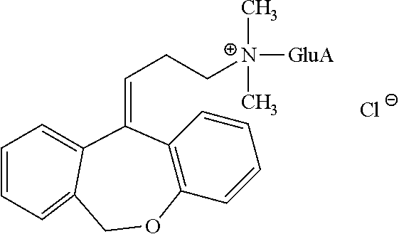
C(CC[N+]([GluA])(C)C)=C1C2=C(C=CC=C2)OCC2=CC=CC=C21.[Cl-]
